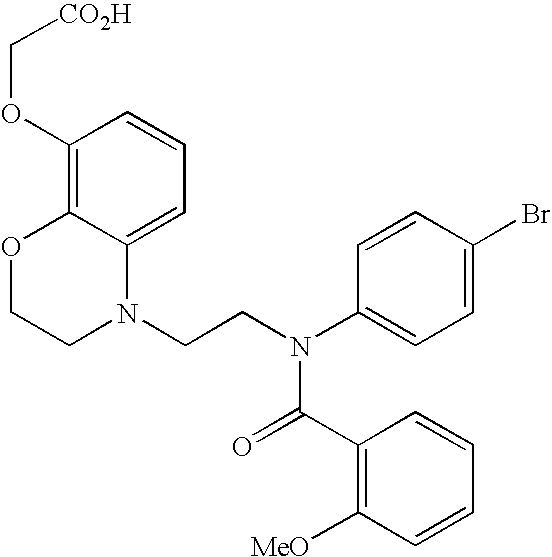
C1=C2C(=C(OC[CO2H])C=C1)OCCN2CCN(C1=CC=C(Br)C=C1)C(=O)C1=C([MeO])C=CC=C1
